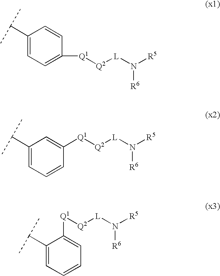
C1(C(C)C)=CC=C([Q1][Q2][L]N([R5])[R6])C=C1.C1(C(C)C)=CC=CC([Q1][Q2][L]N([R5])[R6])=C1.C1(C(C)C)=CC=CC=C1[Q1][Q2][L]N([R5])[R6]
